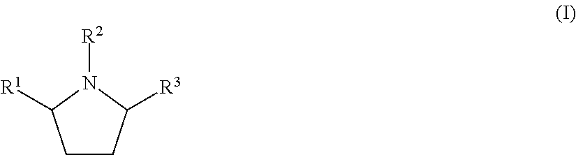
C1CC([R3])N([R2])C1[R1]
